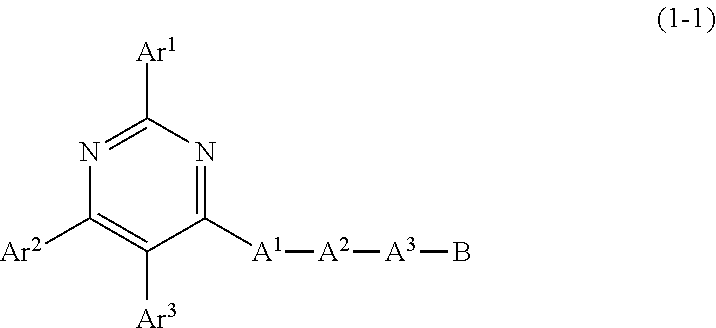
[A1](C1=NC([Ar1])=NC([Ar2])=C1[Ar3])[A2][A3]B
